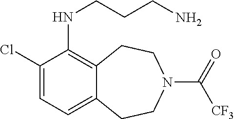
C1(Cl)=CC=C2C(=C1NCCCN)CCN(C(=O)[CF3])CC2
